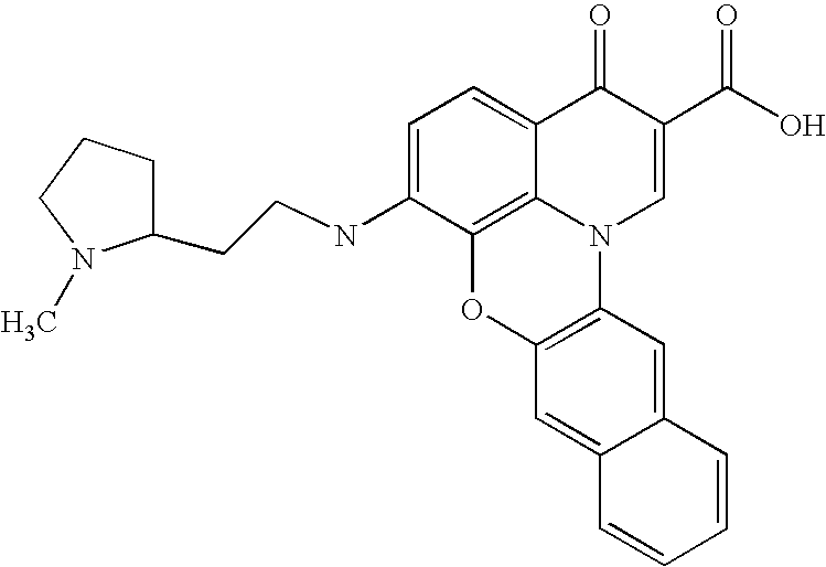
C1=C(NCCC2CCCN2C)C2=C3C(=C1)C(=O)C(C(O)=O)=CN3C1=C(O2)C=C2C(=C1)C=CC=C2
